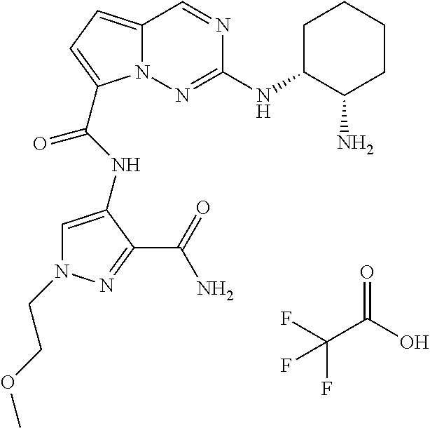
N1(CCOC)C=C(NC(=O)C2=CC=C3N2N=C(NC2C(N)CCCC2)N=C3)C(C(N)=O)=N1.O=C(O)C(F)(F)F
